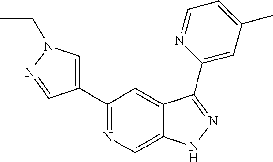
C1(C2=CN(CC)N=C2)=NC=C2C(=C1)C(C1=CC(C)=CC=N1)=NN2
